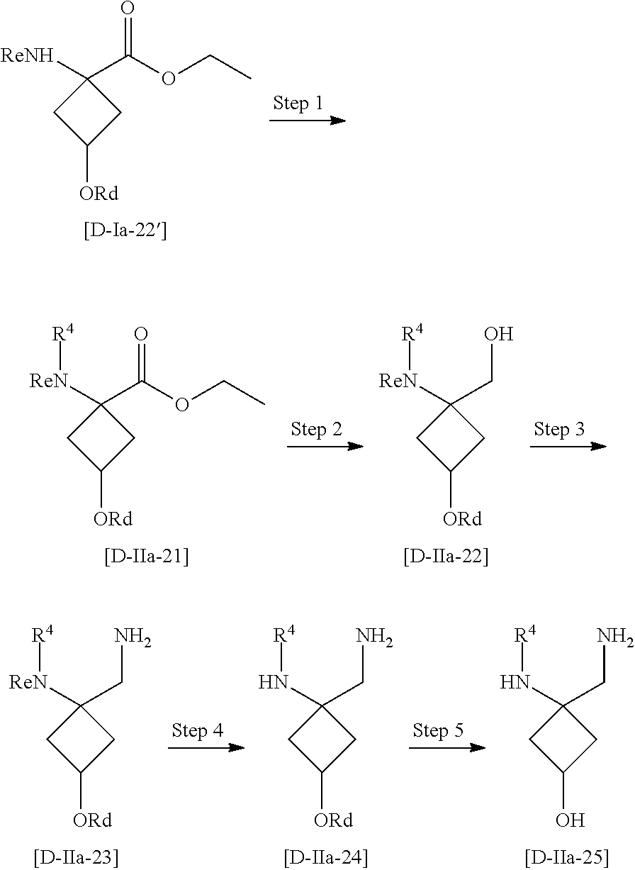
C1([ReNH])(C(OCC)=O)CC([ORd])C1.C1([ReN][R4])(C(OCC)=O)CC([ORd])C1.C1([ReN][R4])(CO)CC([ORd])C1.C1([ReN][R4])(CN)CC([ORd])C1.C1(N[R4])(CN)CC([ORd])C1.C1(N[R4])(CN)CC(O)C1
